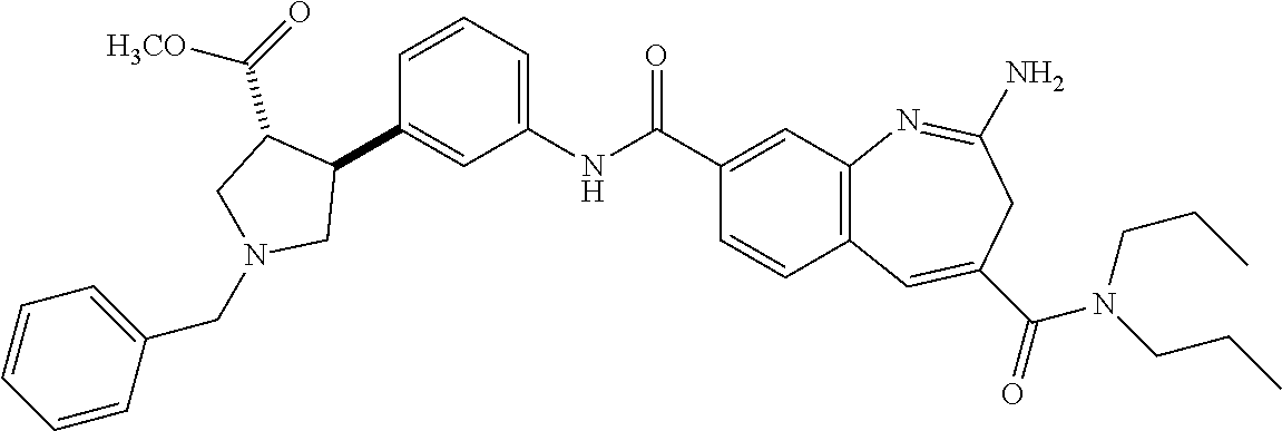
C1=CC(C2C(C(=O)[H3CO])CN(CC3=CC=CC=C3)C2)=CC(NC(C2=CC3=C(C=C2)C=C(C(=O)N(CCC)CCC)CC(N)=N3)=O)=C1
